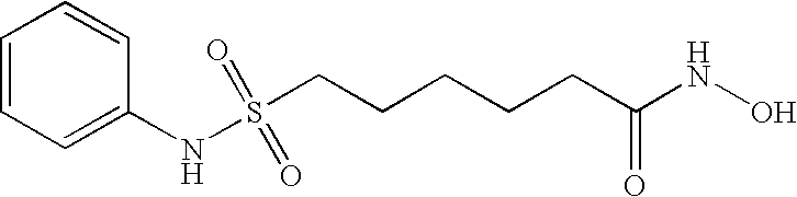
N(S(CCCCCC(NO)=O)(=O)=O)C1=CC=CC=C1
